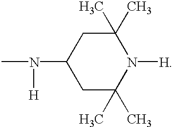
CN([H])C1CC(C)(C)N([H])C(C)(C)C1
